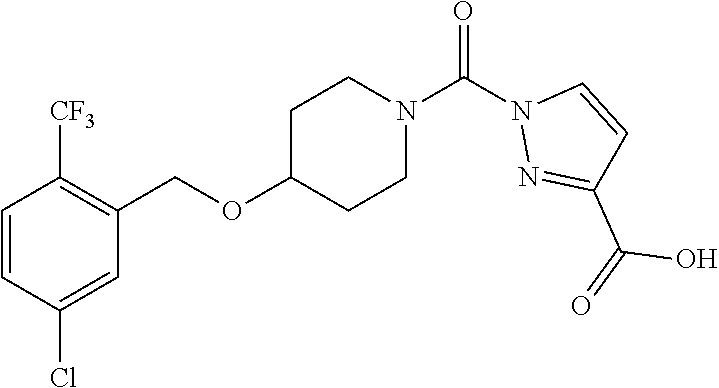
C1=CC(Cl)=CC(COC2CCN(C(N3N=C(C(=O)O)C=C3)=O)CC2)=C1[CF3]
